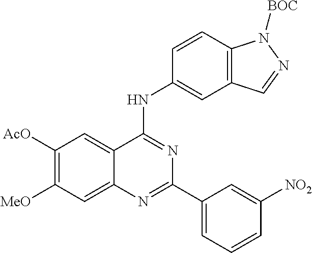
C1([AcO])=C([MeO])C=C2C(=C1)C(NC1=CC3=C(C=C1)N([BOC])N=C3)=NC(C1=CC=CC([NO2])=C1)=N2
